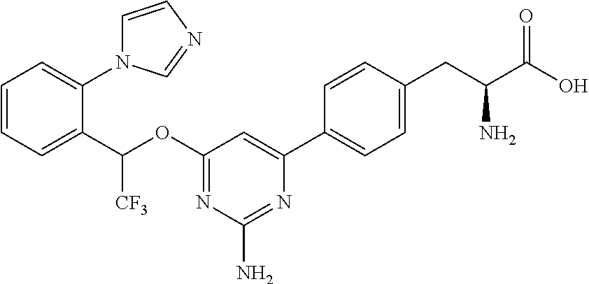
C1=CC=C(C(OC2=NC(N)=NC(C3=CC=C(CC(C(O)=O)N)C=C3)=C2)[CF3])C(N2C=CN=C2)=C1
